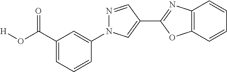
N1=CC(C2=NC3=C(C=CC=C3)O2)=CN1C1=CC(C(O[H])=O)=CC=C1
